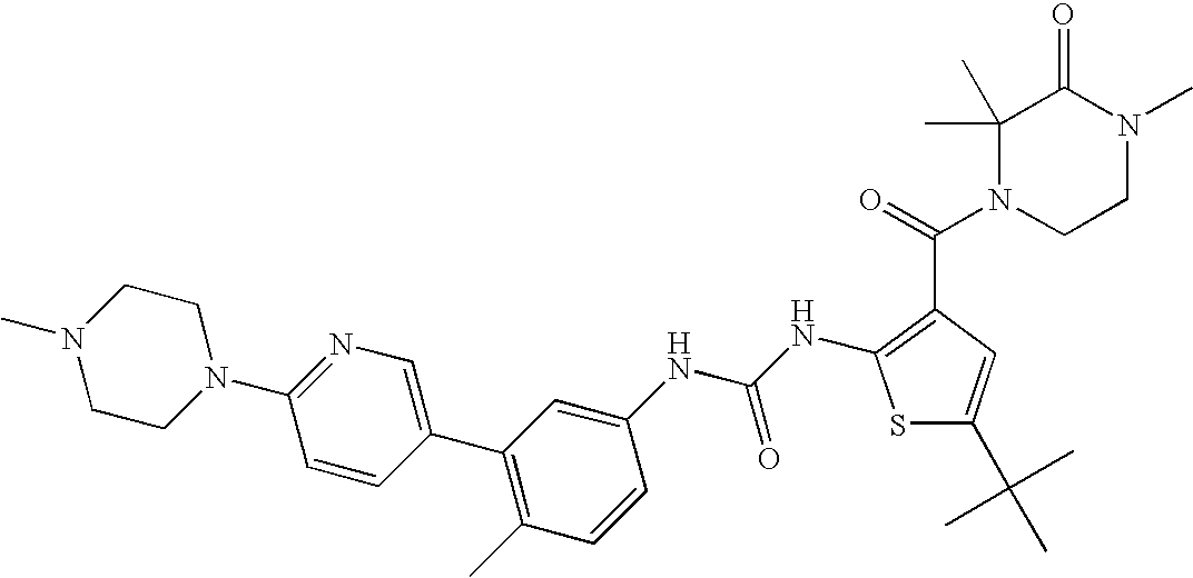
C1=CC(C2=C(C)C=CC(NC(NC3=C(C(=O)N4CCN(C)C(=O)C4(C)C)C=C(C(C)(C)C)S3)=O)=C2)=CN=C1N1CCN(C)CC1
